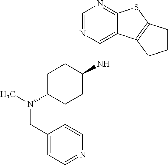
C1=NC(NC2CCC(N(CC3=CC=NC=C3)C)CC2)=C2C(=N1)SC1=C2CCC1
